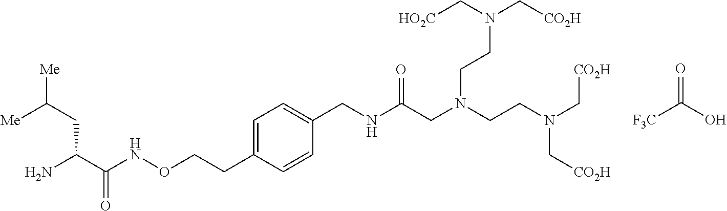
[Me]C(CC(C(NOCCC1=CC=C(CNC(CN(CCN(C[CO2H])C[CO2H])CCN(C[CO2H])C[HO2C])=O)C=C1)=O)N)[Me].[F3C]C(O)=O
